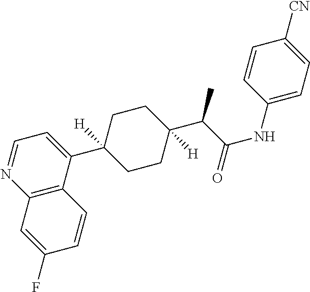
C12=C(C(C3([H])CCC(C(C(NC4=CC=C([CN])C=C4)=O)C)([H])CC3)=CC=N1)C=CC(F)=C2
